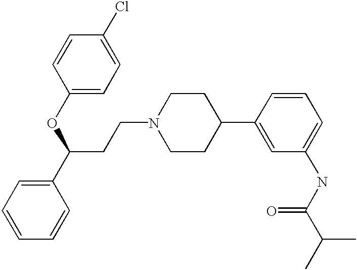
C(CN1CCC(C2=CC(NC(C(C)C)=O)=CC=C2)CC1)C(C1=CC=CC=C1)OC1=CC=C(Cl)C=C1
